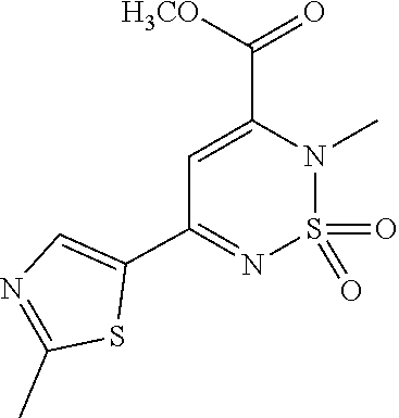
O=S1(=O)N(C)C(C(=O)[H3CO])=CC(C2=CN=C(C)S2)=N1
